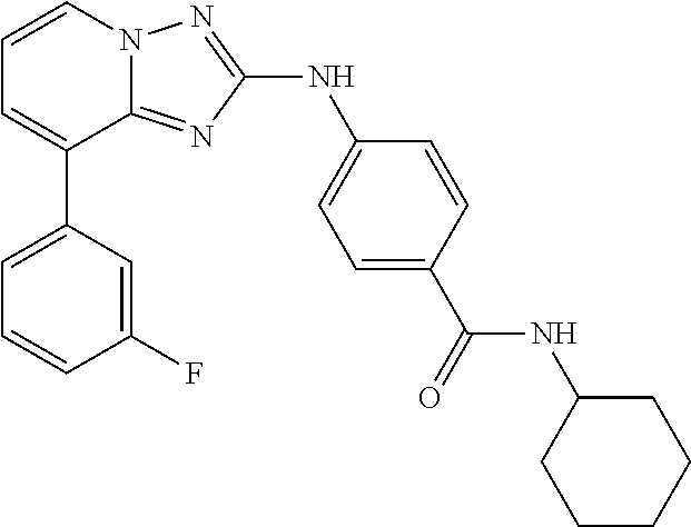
C1=CN2C(=NC(NC3=CC=C(C(=O)NC4CCCCC4)C=C3)=N2)C(C2=CC=CC(F)=C2)=C1
